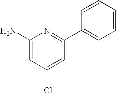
C1(N)=CC(Cl)=CC(C2=CC=CC=C2)=N1
